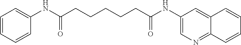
C1=CC=CC(NC(CCCCCC(NC2=CN=C3C(=C2)C=CC=C3)=O)=O)=C1
